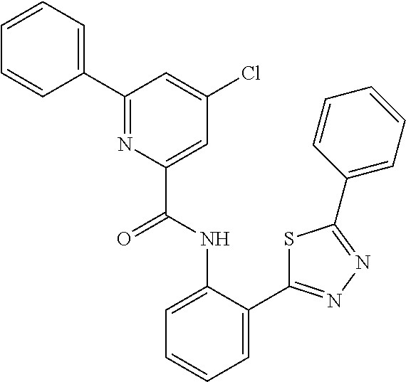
C1=C(C2=NN=C(C3=CC=CC=C3)S2)C(NC(C2=CC(Cl)=CC(C3=CC=CC=C3)=N2)=O)=CC=C1
